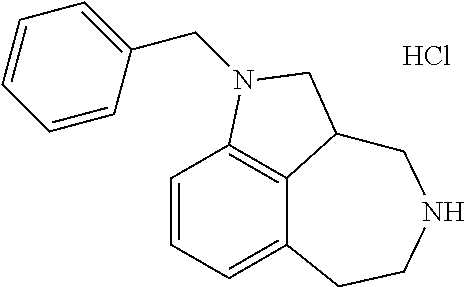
C1=CC=C2C3=C1N(CC1=CC=CC=C1)CC3CNCC2.Cl
